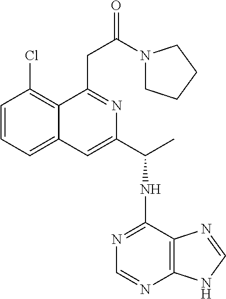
C1=CC=C2C(=C1Cl)C(CC(N1CCCC1)=O)=NC(C(C)NC1=NC=NC3=C1N=CN3)=C2
